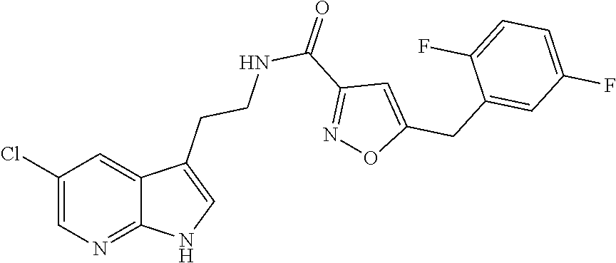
C12=NC=C(Cl)C=C1C(CCNC(C1=NOC(CC3=CC(F)=CC=C3F)=C1)=O)=CN2
